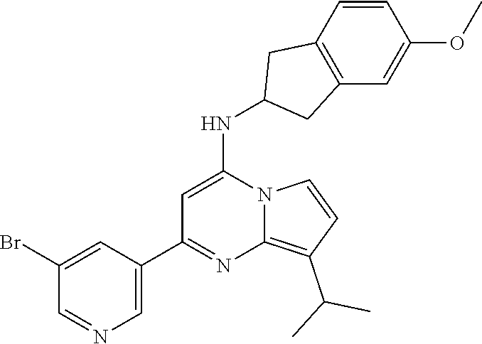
C1=C(C2=NC3=C(C(C)C)C=CN3C(NC3CC4=C(C3)C=CC(OC)=C4)=C2)C=C(Br)C=N1
